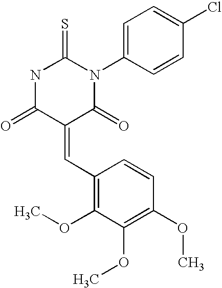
N1C(=O)C(=CC2=C(OC)C(OC)=C(OC)C=C2)C(=O)N(C2=CC=C(Cl)C=C2)C1=S
